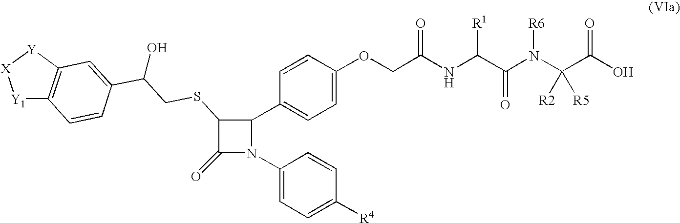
[Y1]1C2=C([Y][X]1)C=C(C(CSC1C(=O)N(C3=CC=C([R4])C=C3)C1C1=CC=C(OCC(NC(C(N([R6])C(C(O)=O)([R2])[R5])=O)[R1])=O)C=C1)O)C=C2
